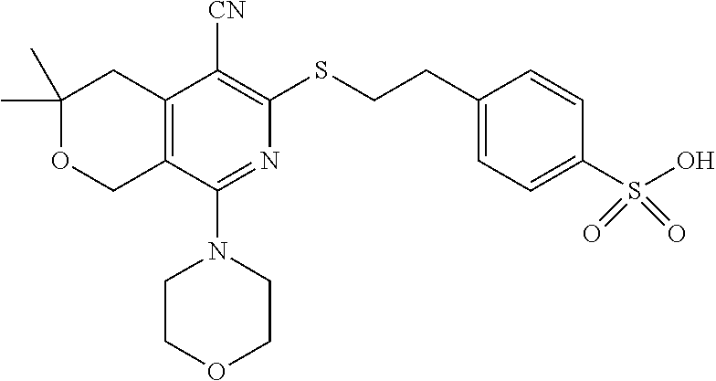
C1(C)(C)OCC2=C(C1)C([CN])=C(SCCC1=CC=C(S(O)(=O)=O)C=C1)N=C2N1CCOCC1
